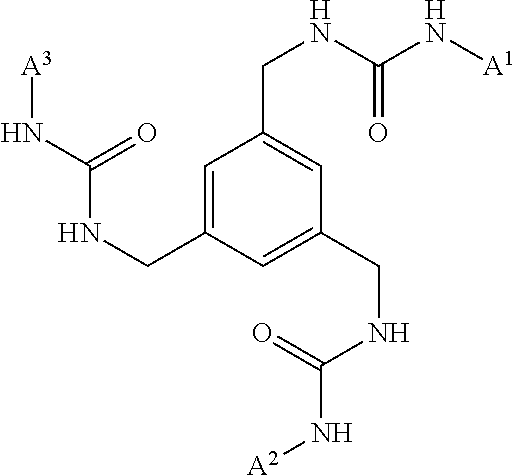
C1=C(CNC(N[A3])=O)C=C(CNC(=O)N[A2])C=C1CNC(N[A1])=O
